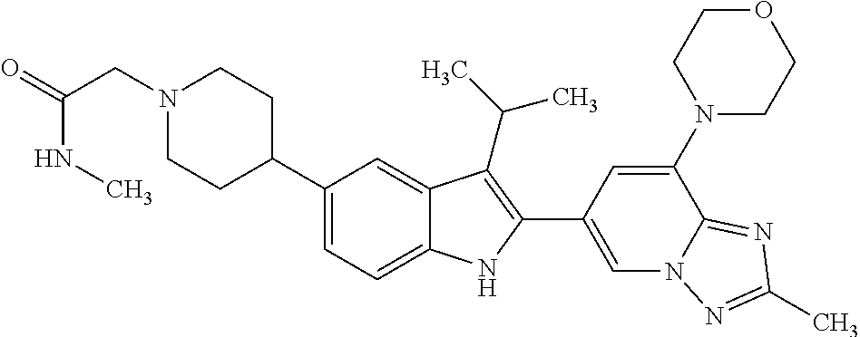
N1(CC(NC)=O)CCC(C2=CC=C3C(=C2)C(C(C)C)=C(C2=CN4C(=NC(C)=N4)C(N4CCOCC4)=C2)N3)CC1
